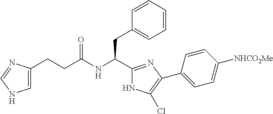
C(CC(NC(C1=NC(C2=CC=C([NHCO2Me])C=C2)=C(Cl)N1)CC1=CC=CC=C1)=O)C1=CNC=N1
